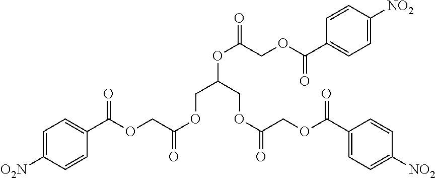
C1=C([O2N])C=CC(C(OCC(OCC(OC(=O)COC(C2=CC=C([NO2])C=C2)=O)COC(=O)COC(C2=CC=C([NO2])C=C2)=O)=O)=O)=C1
